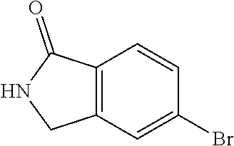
C12=C(C=C(Br)C=C1)CNC2=O
